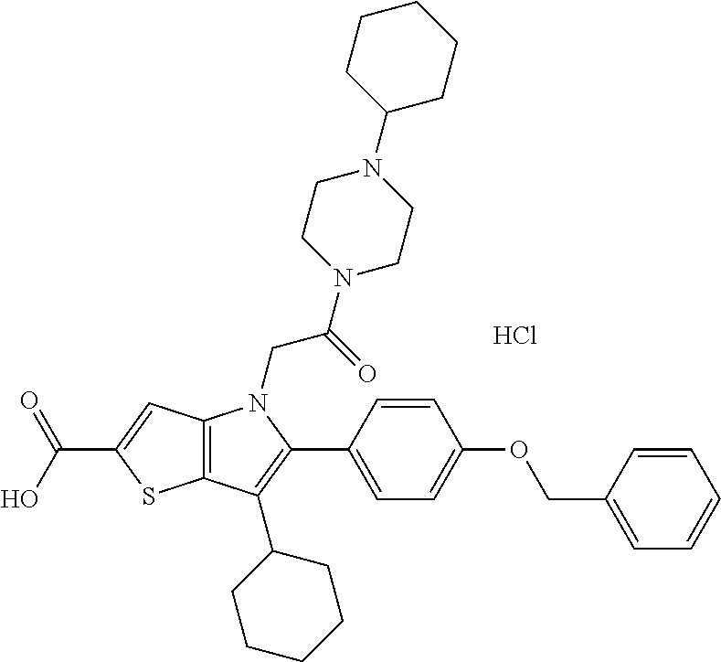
C12=C(C=C(C(O)=O)S1)N(CC(N1CCN(C3CCCCC3)CC1)=O)C(C1=CC=C(OCC3=CC=CC=C3)C=C1)=C2C1CCCCC1.Cl
